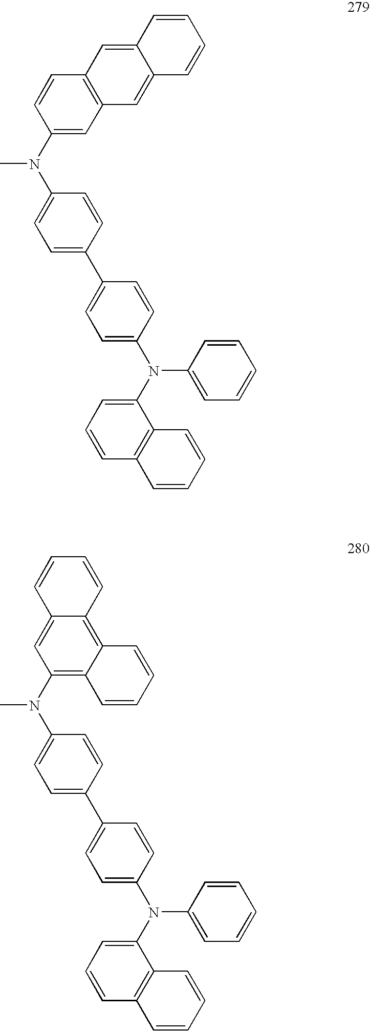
C1=C(N(C2=CC=C(C3=CC=C(N(C4=CC=CC5=C4C=CC=C5)C4=CC=CC=C4)C=C3)C=C2)C)C=CC2=C1C=C1C(=C2)C=CC=C1.C12=C(N(C3=CC=C(C4=CC=C(N(C5=CC=CC6=C5C=CC=C6)C5=CC=CC=C5)C=C4)C=C3)C)C=C3C(=C1C=CC=C2)C=CC=C3
